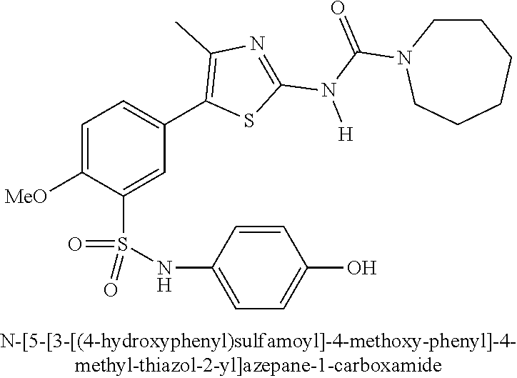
C1=C([OMe])C(S(NC2=CC=C(O)C=C2)(=O)=O)=CC(C2=C(C)N=C(N([H])C(=O)N3CCCCCC3)S2)=C1
